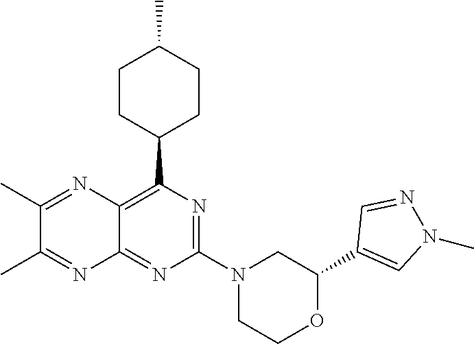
C12=C(C3CCC(C)CC3)N=C(N3CCOC(C4=CN(C)N=C4)C3)N=C1N=C(C)C(C)=N2
